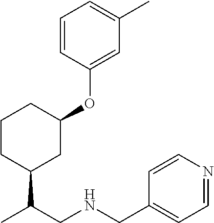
C1CC(C(CNCC2=CC=NC=C2)C)CC(OC2=CC(C)=CC=C2)C1
